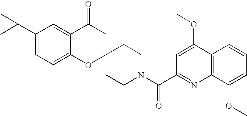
C12=CC=C(C(C)(C)C)C=C1C(=O)CC1(O2)CCN(C(C2=NC3=C(C(OC)=C2)C=CC=C3OC)=O)CC1
